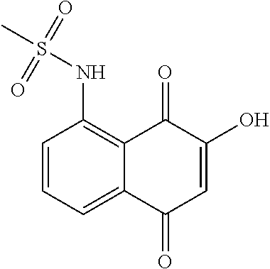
C1=CC=C2C(=C1NS(C)(=O)=O)C(=O)C(O)=CC2=O
